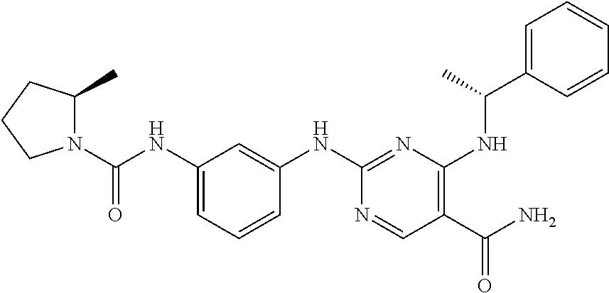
O=C(N1C(C)CCC1)NC1=CC=CC(NC2=NC(NC(C)C3=CC=CC=C3)=C(C(N)=O)C=N2)=C1
